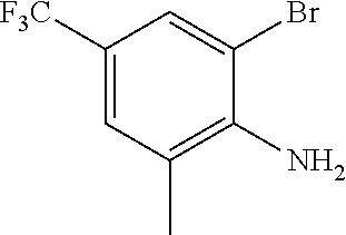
C1([F3C])=CC(C)=C(N)C(Br)=C1
